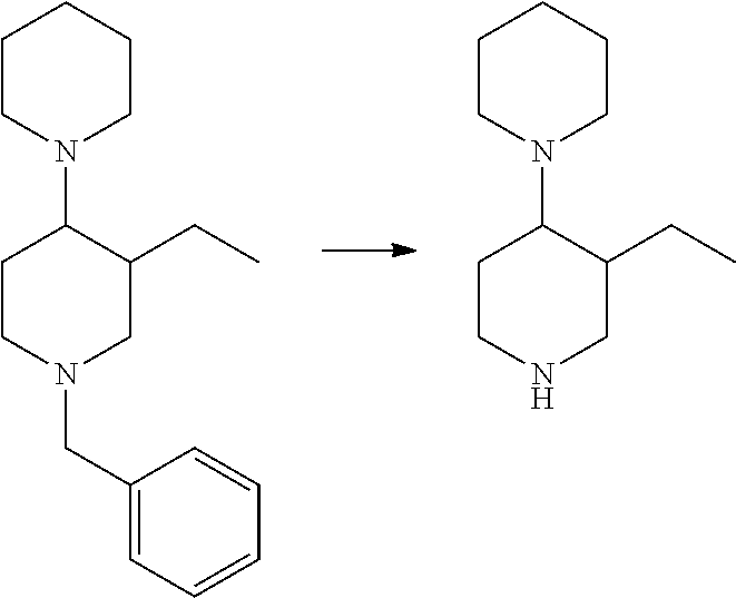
C1CN(CC2=CC=CC=C2)CC(CC)C1N1CCCCC1.C1CNCC(CC)C1N1CCCCC1
